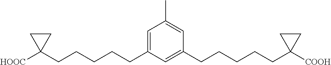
C1=C(CCCCCC2([HOOC])CC2)C=C(CCCCCC2([COOH])CC2)C=C1C
